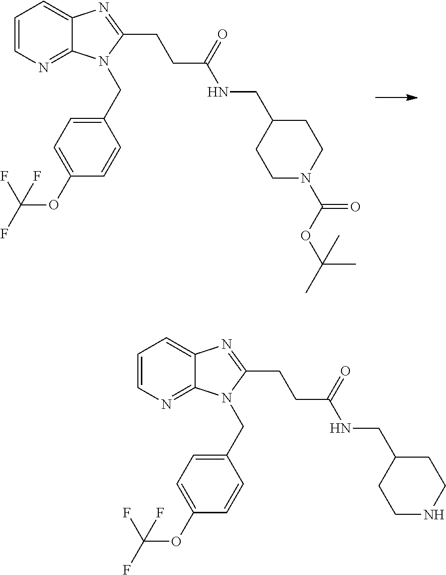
C1=CN=C2C(=C1)N=C(CCC(NCC1CCN(C(OC(C)(C)C)=O)CC1)=O)N2CC1=CC=C(OC(F)(F)F)C=C1.C1=CN=C2C(=C1)N=C(CCC(NCC1CCNCC1)=O)N2CC1=CC=C(OC(F)(F)F)C=C1
